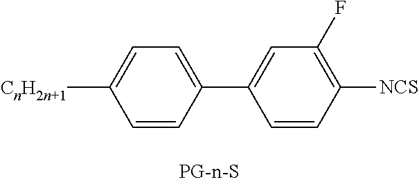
[CnH2n+1]C1=CC=C(C2=CC(F)=C([NCS])C=C2)C=C1
